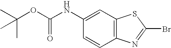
C1(NC(OC(C)(C)C)=O)=CC2=C(C=C1)N=C(Br)S2
